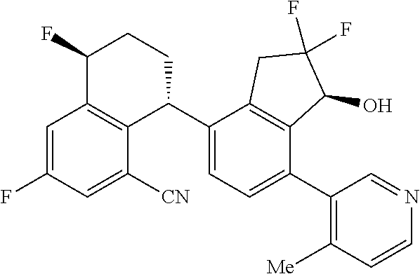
C1=C(F)C=C([CN])C2=C1C(F)CCC2C1=CC=C(C2=C([Me])C=CN=C2)C2=C1CC(F)(F)C2O
